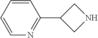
C1=CC=CN=C1C1CNC1
